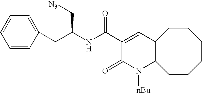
C12=C(CCCCCC1)N([nBu])C(=O)C(C(=O)NC(CC1=CC=CC=C1)C[N3])=C2
